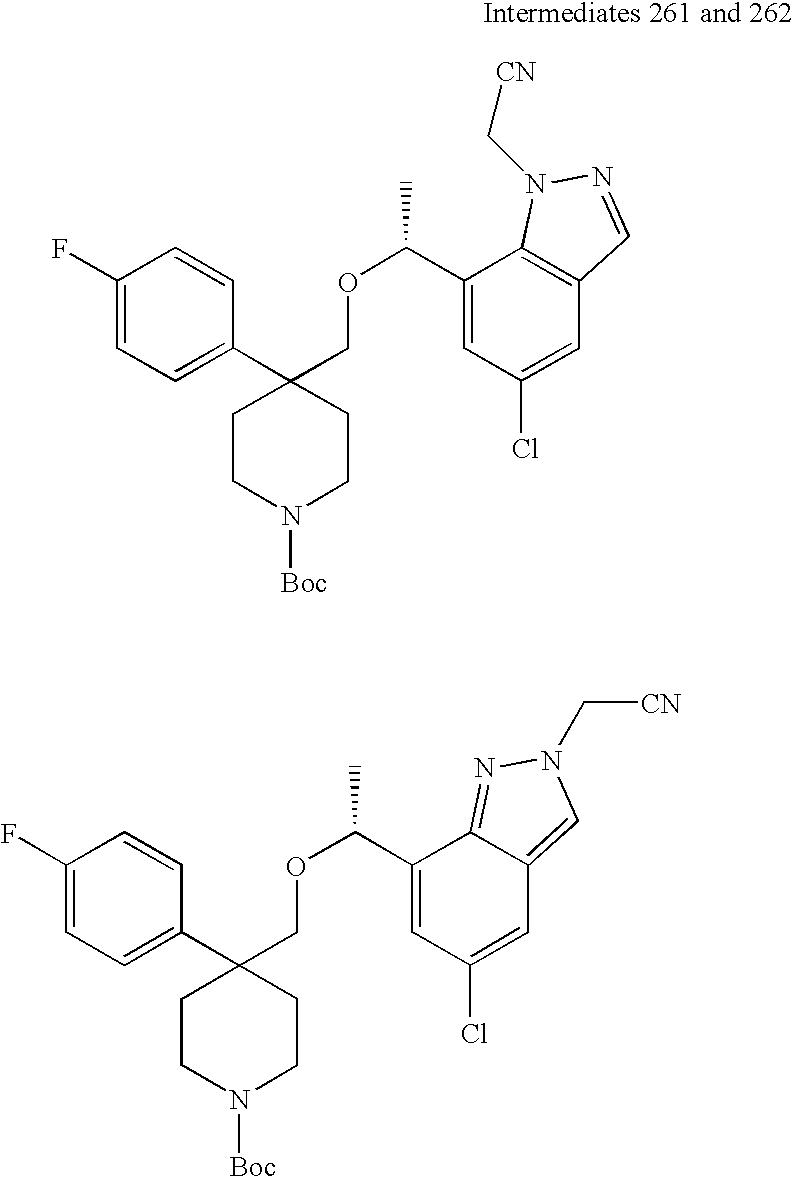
C1(C2(COC(C)C3=CC(Cl)=CC4=C3N(C[CN])N=C4)CCN([Boc])CC2)=CC=C(F)C=C1.C1(C2(COC(C)C3=CC(Cl)=CC4=CN(C[CN])N=C34)CCN([Boc])CC2)=CC=C(F)C=C1
